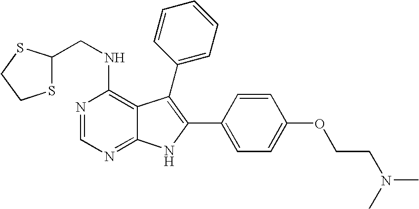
S1C(CNC2=C3C(=NC=N2)NC(C2=CC=C(OCCN(C)C)C=C2)=C3C2=CC=CC=C2)SCC1
